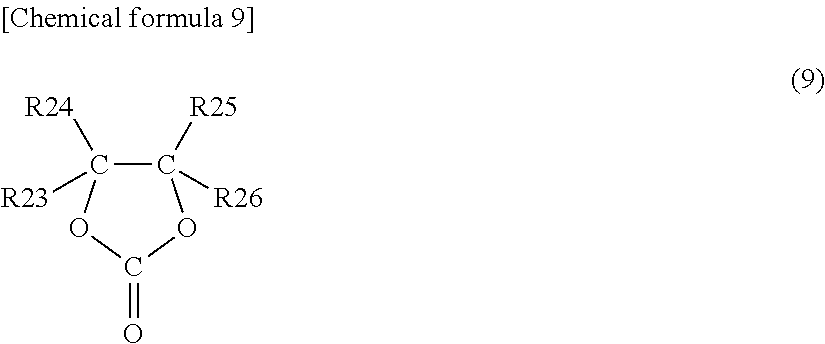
C1([R26])([R25])C([R23])([R24])OC(=O)O1
